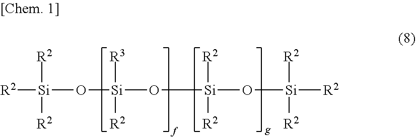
[R2][Si](O[Si](O[Si](O[Si]([R2])([R2])[R2])([R2])[R2])([R3])[R2])([R2])[R2]
